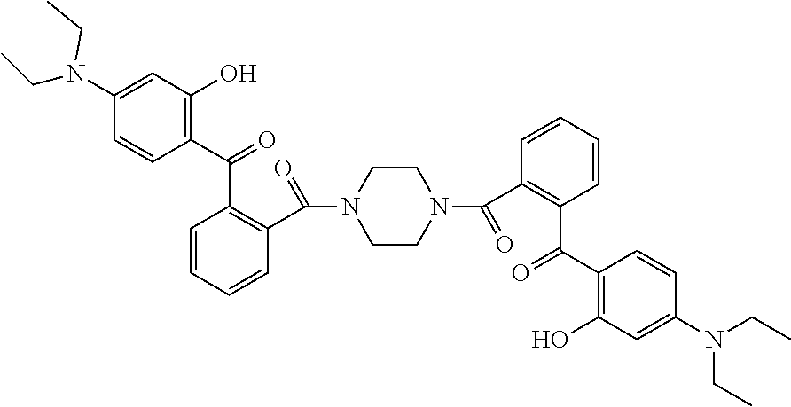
C1(C(=O)C2=C(C(=O)N3CCN(C(=O)C4=C(C(C5=C(O)C=C(N(CC)CC)C=C5)=O)C=CC=C4)CC3)C=CC=C2)=C(O)C=C(N(CC)CC)C=C1
